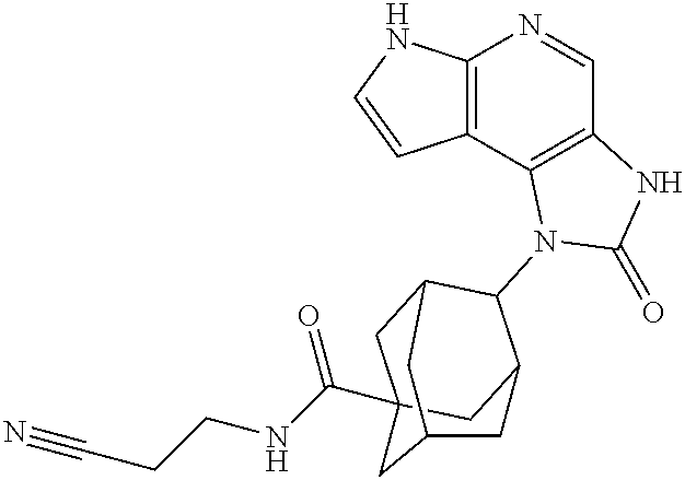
C12=C(C3=C(C=N1)NC(=O)N3C1C3CC4(C(NCCC#N)=O)CC1CC(C4)C3)C=CN2
